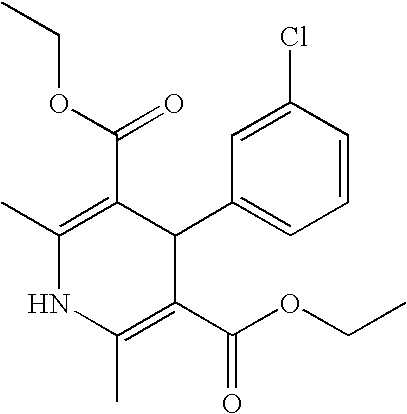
C1(C)=C(C(OCC)=O)C(C2=CC=CC(Cl)=C2)C(C(OCC)=O)=C(C)N1
